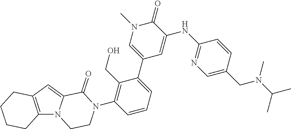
C12=C(C=C3N1CCN(C1=C(CO)C(C4=CN(C)C(=O)C(NC5=NC=C(CN(C)C(C)C)C=C5)=C4)=CC=C1)C3=O)CCCC2
